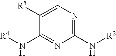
C1=C([R5])C(N[R4])=NC(N[R2])=N1
